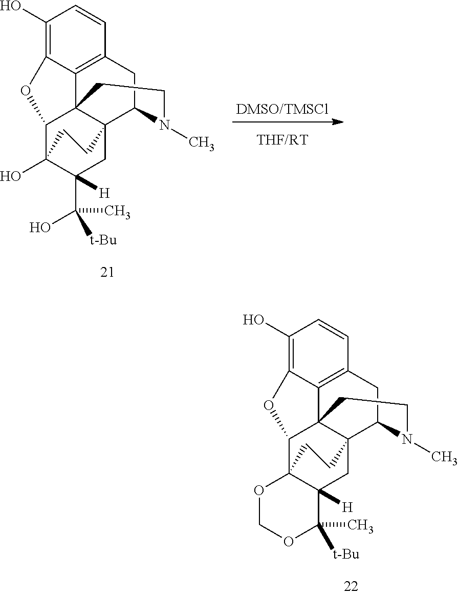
C1(O)=C2C3=C(C=C1)CC1N(C)CCC34C(O2)C2(O)C(C(C)([t-Bu])O)([H])CC14CC2.[DMSO/TMSCl].[THF/RT].C1(O)=C2C3=C(C=C1)CC1N(C)CCC34C(O2)C23OCOC(C)([t-Bu])C2([H])CC14CC3
